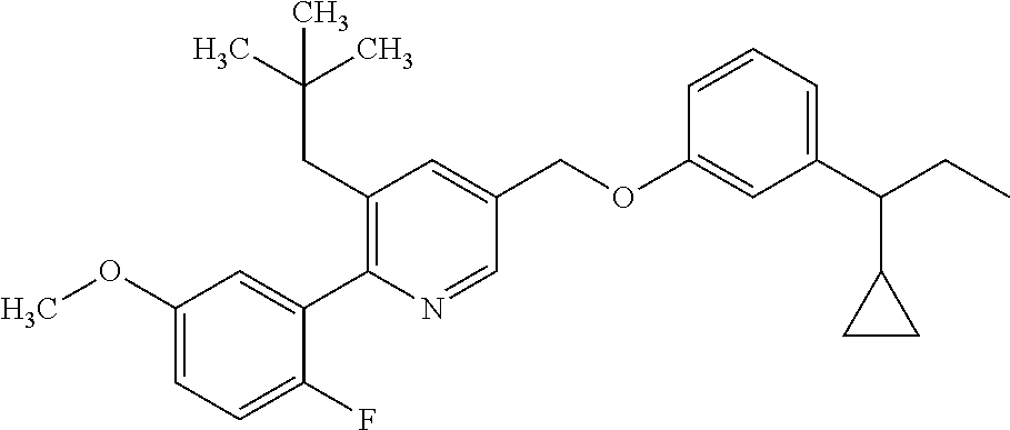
C1(OC)=CC=C(F)C(C2=C(CC(C)(C)C)C=C(COC3=CC(C(CC)C4CC4)=CC=C3)C=N2)=C1
